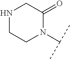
C1NCC(=O)N(C(C)C)C1
